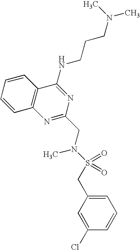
C1=CC2=C(C=C1)C(NCCCN(C)C)=NC(CN(S(=O)(=O)CC1=CC=CC(Cl)=C1)C)=N2
